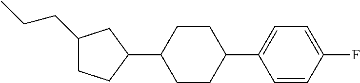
C1(CCC)CCC(C2CCC(C3=CC=C(F)C=C3)CC2)C1
